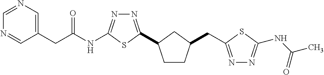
C(C(NC1=NN=C(C2CCC(CC3=NN=C(NC(C)=O)S3)C2)S1)=O)C1=CN=CN=C1
